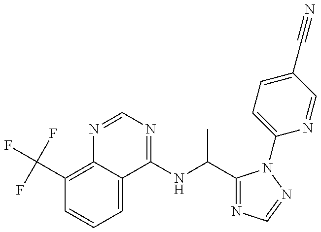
C1(C(F)(F)F)=C2C(=CC=C1)C(NC(C)C1=NC=NN1C1=CC=C(C#N)C=N1)=NC=N2
